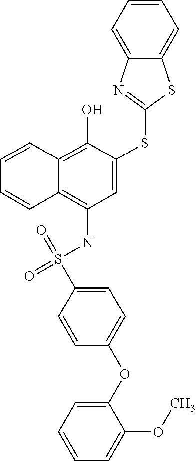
O=S(NC1=C2C(=C(O)C(SC3=NC4=CC=CC=C4S3)=C1)C=CC=C2)(=O)C1=CC=C(OC2=CC=CC=C2OC)C=C1
